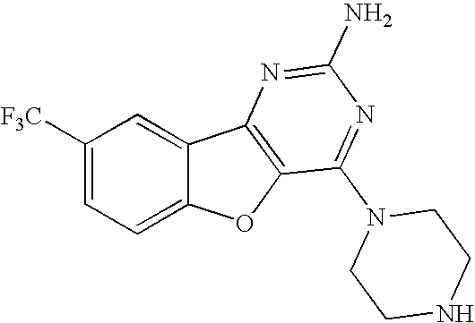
C12=CC=C([F3C])C=C1C1=C(O2)C(N2CCNCC2)=NC(N)=N1
